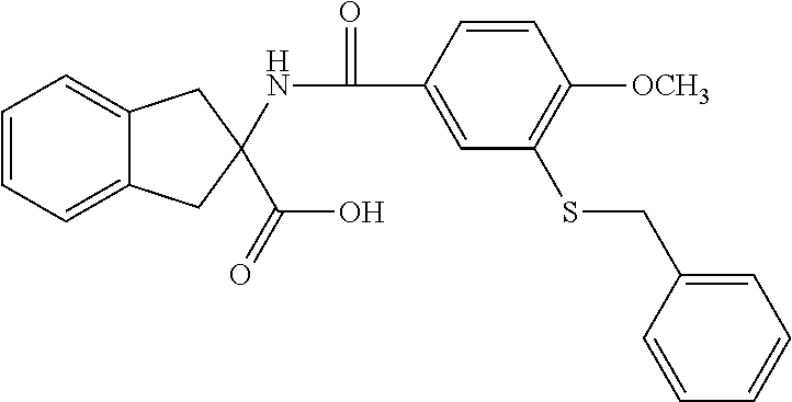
C1=CC=C2C(=C1)CC(C(O)=O)(NC(=O)C1=CC(SCC3=CC=CC=C3)=C([OCH3])C=C1)C2
